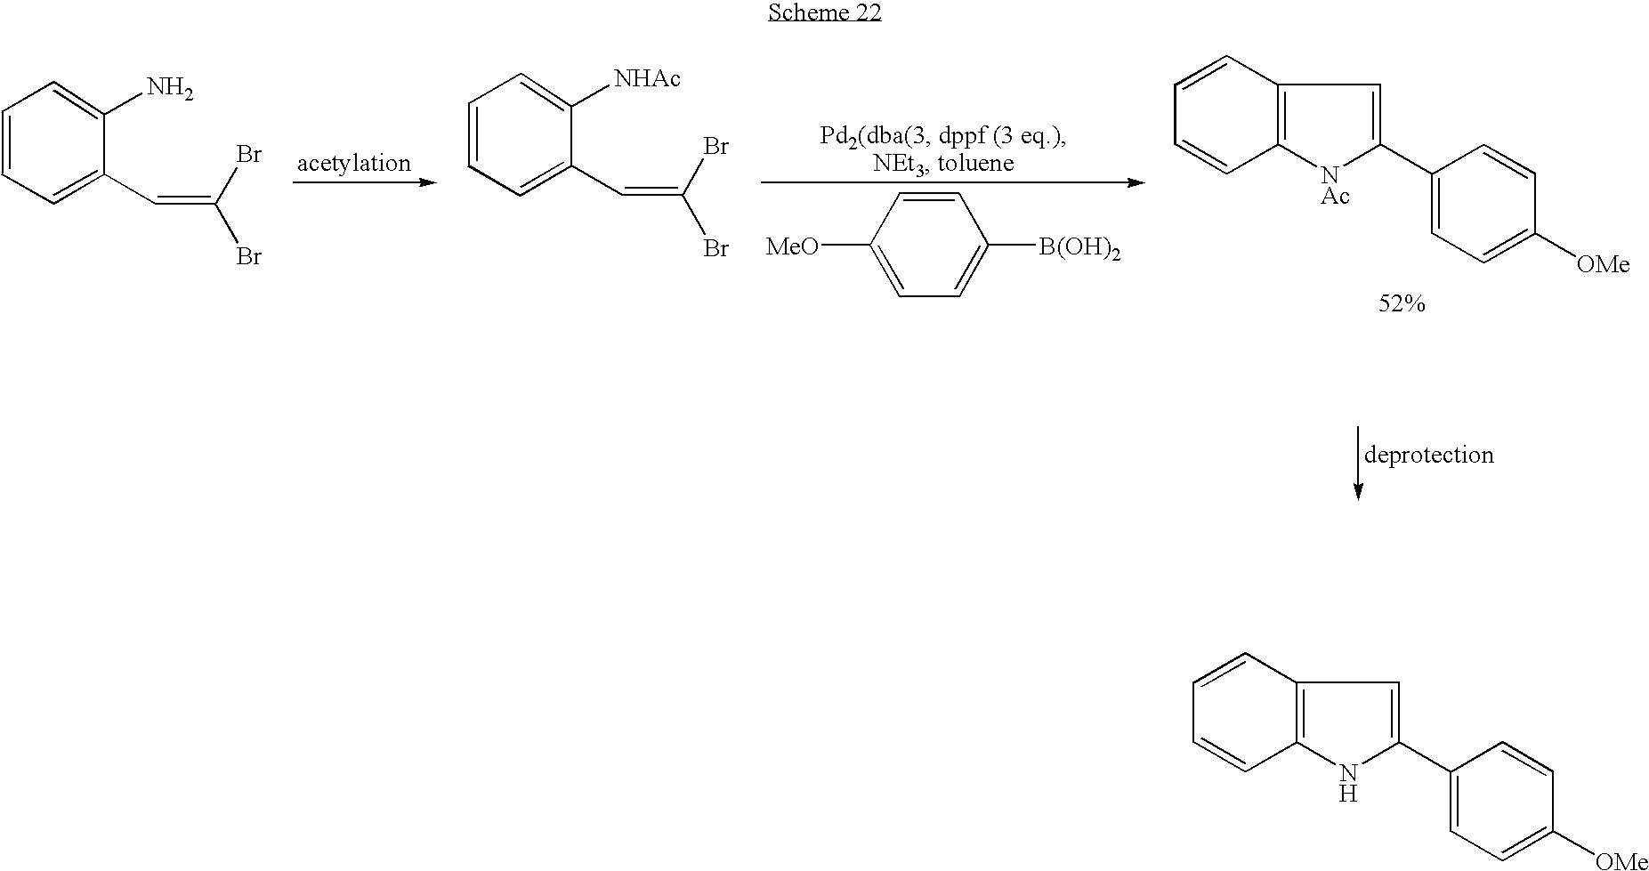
C1=CC2=C(C=C1)NC(C1=CC=C([OMe])C=C1)=C2.C1=C([B(OH)2])C=CC([MeO])=C1.C1=CC2=C(C=C1)[NAc]C(C1=CC=C([OMe])C=C1)=C2.C1=CC=C(C=C(Br)Br)C(N)=C1.C1=CC=C(C=C(Br)Br)C([NHAc])=C1
